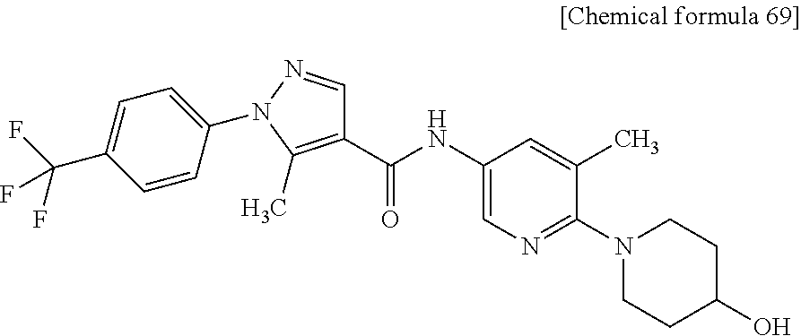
C1(C(NC2=CN=C(N3CCC(O)CC3)C(C)=C2)=O)=C(C)N(C2=CC=C(C(F)(F)F)C=C2)N=C1
